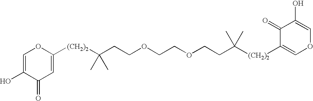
[(CH2)2](C(C)(CCOCCOCCC([(CH2)2]C1=COC=C(O)C1=O)(C)C)C)C1=CC(=O)C(O)=CO1
